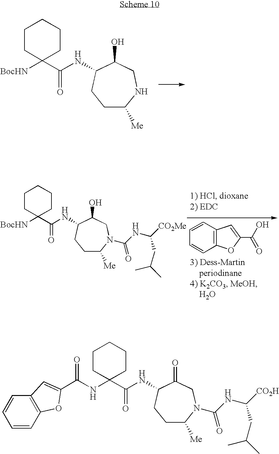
C1CC([BocHN])(C(NC2C(O)CNC([Me])CC2)=O)CCC1.C1CC([BocHN])(C(NC2C(O)CN(C(NC([CO2Me])CC(C)C)=O)C([Me])CC2)=O)CCC1.C1(C(=O)O)=CC2=C(O1)C=CC=C2.C1CC(NC(C2=CC3=C(C=CC=C3)O2)=O)(C(NC2C(=O)CN(C(NC([CO2H])CC(C)C)=O)C([Me])CC2)=O)CCC1
